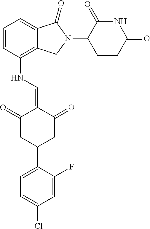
C12=C(NC=C3C(=O)CC(C4=CC=C(Cl)C=C4F)CC3=O)C=CC=C1C(=O)N(C1C(=O)NC(=O)CC1)C2
